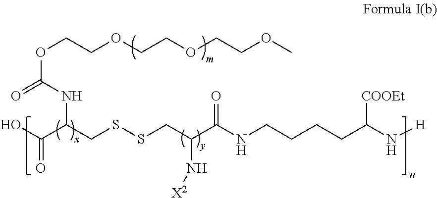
C(C(CSSCC(C(NCCCCC(N[H])[COOEt])=O)N[X2])NC(OCCOCCOCCOC)=O)(O)=O
